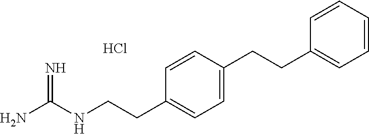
Cl.C(C1=CC=C(CCC2=CC=CC=C2)C=C1)CNC(N)=N
